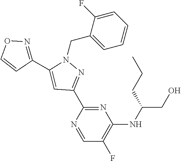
N1(CC2=CC=CC=C2F)C(C2=NOC=C2)=CC(C2=NC(NC(CO)CCC)=C(F)C=N2)=N1
